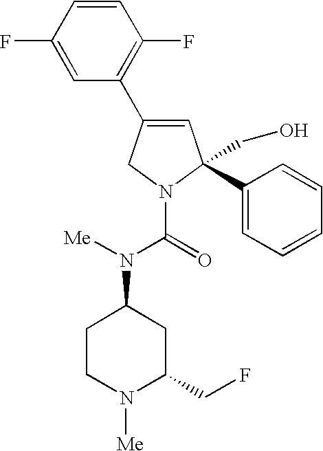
C1=C(C2=C(F)C=CC(F)=C2)CN(C(=O)N([Me])C2CCN([Me])C(CF)C2)C1(C1=CC=CC=C1)CO
